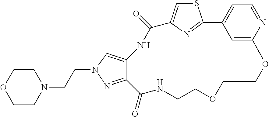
C(CN1CCOCC1)N1C=C2C(=N1)C(=O)NCCOCCOC1=CC(=CC=N1)C1=NC(=CS1)C(=O)N2
